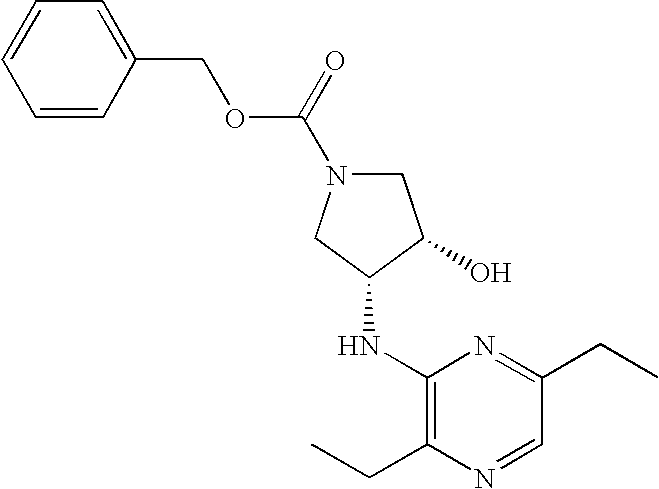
C1N(C(OCC2=CC=CC=C2)=O)CC(NC2=C(CC)N=CC(CC)=N2)C1O
